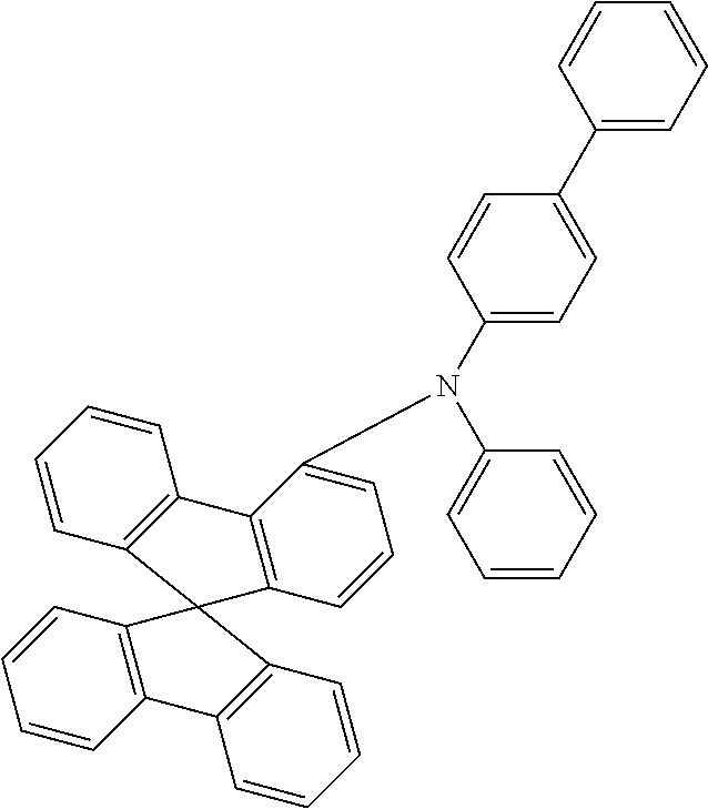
C1=CC2=C(C=C1)C1=C(C=CC=C1N(C1=CC=CC=C1)C1=CC=C(C3=CC=CC=C3)C=C1)C21C2=C(C=CC=C2)C2=C1C=CC=C2
